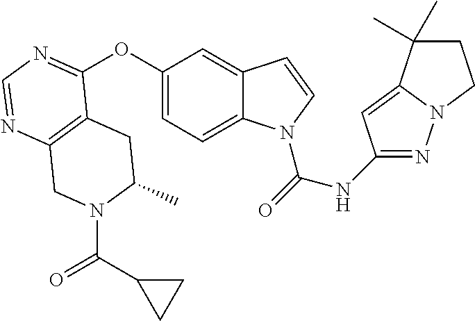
C12=C(N=CN=C1OC1=CC=C3C(=C1)C=CN3C(=O)NC1=NN3C(=C1)C(C)(C)CC3)CN(C(C1CC1)=O)C(C)C2
